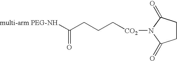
[multi-arm PEG-NH]C(CCC[CO2]N1C(=O)CCC1=O)=O
